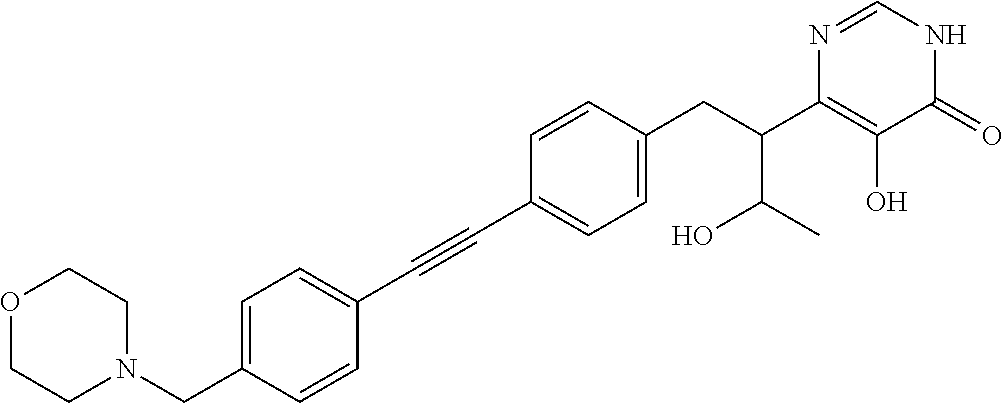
C1=C(CN2CCOCC2)C=CC(C#CC2=CC=C(CC(C3=C(O)C(=O)NC=N3)C(O)C)C=C2)=C1
